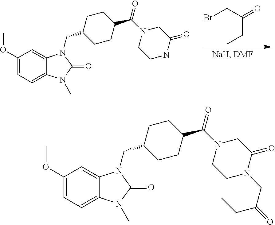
C1(OC)=CC=C2C(=C1)N(CC1CCC(C(N3CCNC(=O)C3)=O)CC1)C(=O)N2C.C(CC)(CBr)=O.C1(OC)=CC=C2C(=C1)N(CC1CCC(C(N3CCN(CC(CC)=O)C(=O)C3)=O)CC1)C(=O)N2C
